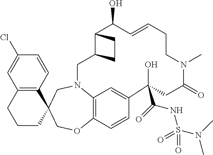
C12=C(C=CC(Cl)=C1)C1(CCC2)CN2C3=C(OC1)C=CC(=C3)C(O)(C(NS(N(C)C)(=O)=O)=O)CC(=O)N(C)CCC=CC(O)C1C(C2)CC1
